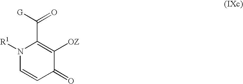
N1([R1])C=CC(=O)C([OZ])=C1C([G])=O
